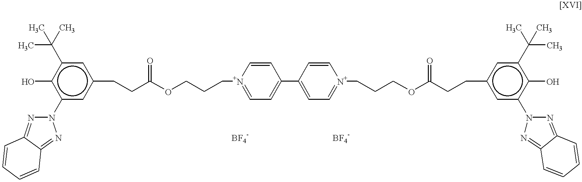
C1(C2=CC=[N+](CCCOC(CCc3cc(C(C)(C)C)c(O)c(N4N=C5C(=N4)C=CC=C5)c3)=O)C=C2)=CC=[N+](CCCOC(CCc2cc(N3N=C4C(=N3)C=CC=C4)c(O)c(C(C)(C)C)c2)=O)C=C1.[BF4-].[BF4-]
